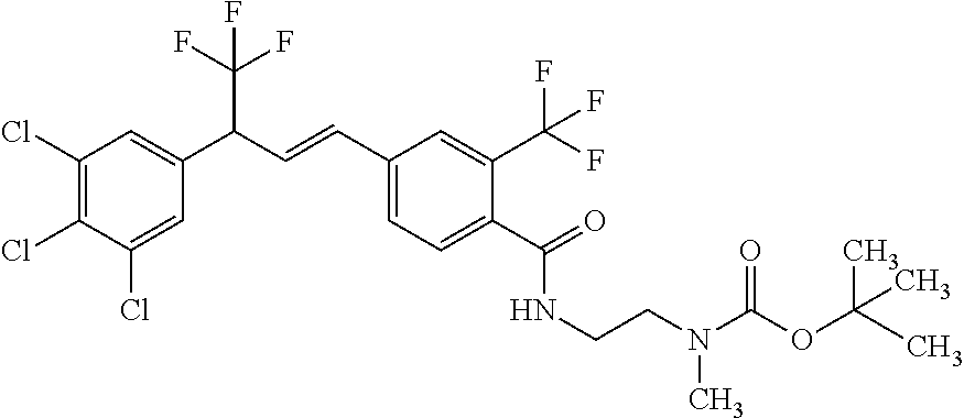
C1(Cl)=C(Cl)C(Cl)=CC(C(C=CC2=CC=C(C(=O)NCCN(C)C(OC(C)(C)C)=O)C(C(F)(F)F)=C2)C(F)(F)F)=C1
